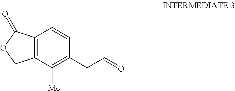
C12=C(C([Me])=C(CC=O)C=C1)COC2=O
